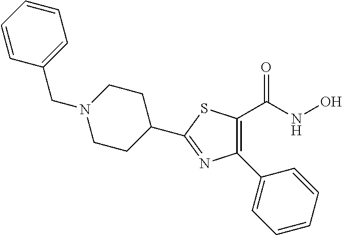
C1(C2=NC(C3=CC=CC=C3)=C(C(NO)=O)S2)CCN(CC2=CC=CC=C2)CC1
